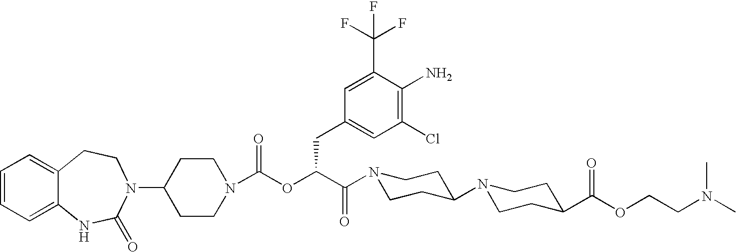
C1(N2C(=O)NC3=CC=CC=C3CC2)CCN(C(OC(C(N2CCC(N3CCC(C(OCCN(C)C)=O)CC3)CC2)=O)CC2=CC(Cl)=C(N)C(C(F)(F)F)=C2)=O)CC1
